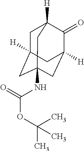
C1C2([H])CC3(NC(OC(C)(C)C)=O)CC([H])(C(=O)C1([H])C3)C2
